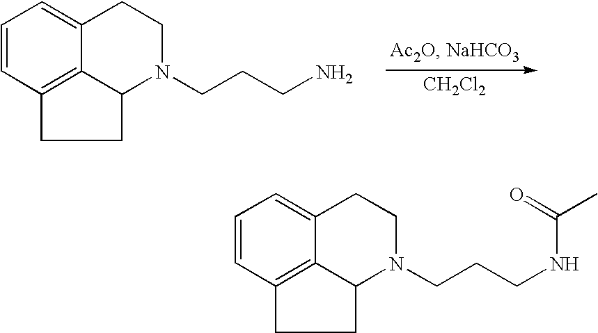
C1=CC2=C3C(=C1)CCN(CCCN)C3CC2.[CH2Cl2].C1=CC2=C3C(=C1)CCN(CCCNC(C)=O)C3CC2
